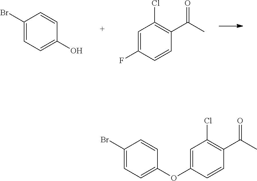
C1(Br)=CC=C(O)C=C1.C1=C(F)C=CC(C(=O)C)=C1Cl.C1=C(OC2=CC=C(Br)C=C2)C=CC(C(=O)C)=C1Cl
